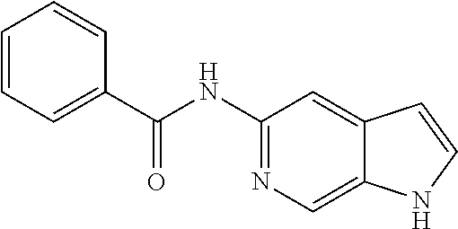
N1=C(NC(C2=CC=CC=C2)=O)C=C2C(=C1)NC=C2
